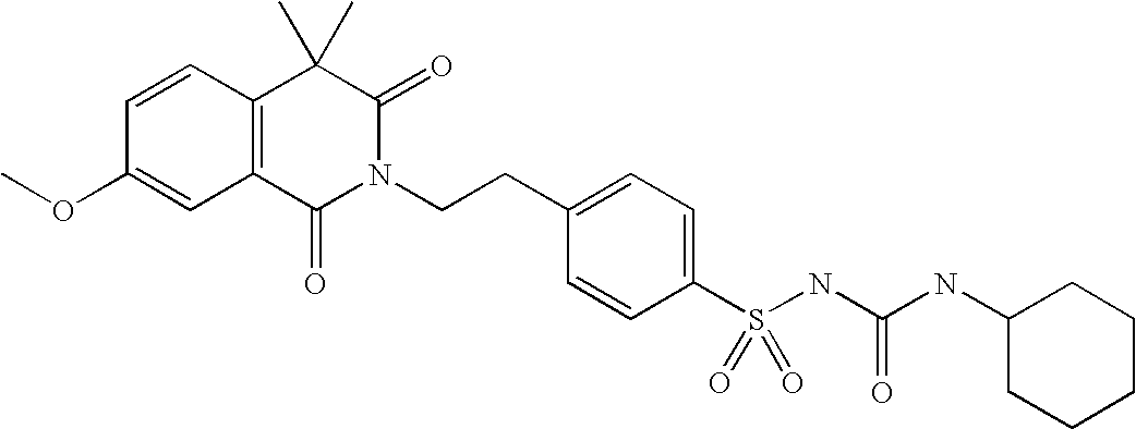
C1=CC2=C(C=C1OC)C(=O)N(CCC1=CC=C(S(NC(NC3CCCCC3)=O)(=O)=O)C=C1)C(=O)C2(C)C
